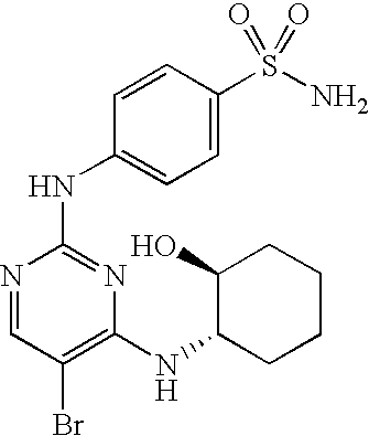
N1=CC(Br)=C(NC2CCCCC2O)N=C1NC1=CC=C(S(N)(=O)=O)C=C1
